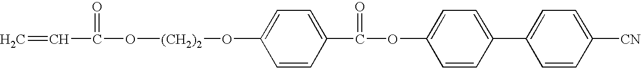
C=CC(=O)O[(CH2)2]OC1=CC=C(C(=O)OC2=CC=C(C3=CC=C([CN])C=C3)C=C2)C=C1
